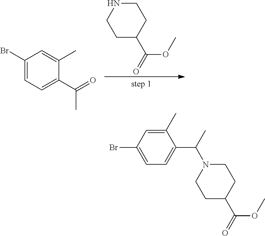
C1NCCC(C(OC)=O)C1.C1(Br)=CC=C(C(=O)C)C(C)=C1.C1=C(Br)C=C(C)C(C(N2CCC(C(=O)OC)CC2)C)=C1
